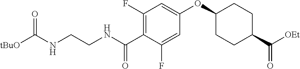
C1(F)=C(C(NCCNC(=O)[tBuO])=O)C(F)=CC(OC2CCC(C([OEt])=O)CC2)=C1
